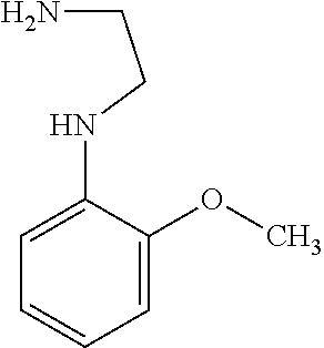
C1(NCCN)=CC=CC=C1OC
